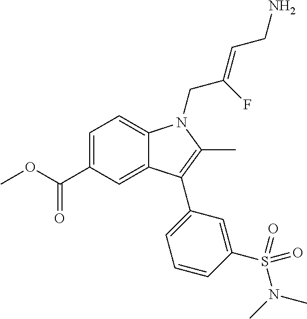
C1=C(C(OC)=O)C=C2C(=C1)N(CC(=CCN)F)C(C)=C2C1=CC=CC(S(N(C)C)(=O)=O)=C1
